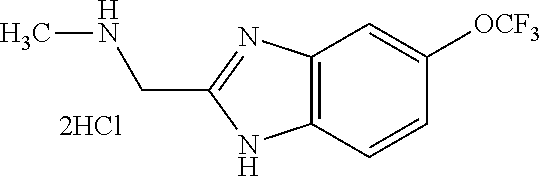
C12=C(C=CC([OCF3])=C1)NC(CNC)=N2
